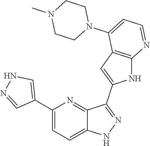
C1(C2=CNN=C2)=CC=C2C(=N1)C(C1=CC3=C(N1)N=CC=C3N1CCN(C)CC1)=NN2
